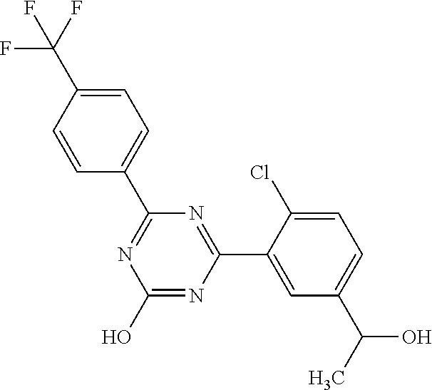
OC1=NC(C2=CC(C(O)C)=CC=C2Cl)=NC(C2=CC=C(C(F)(F)F)C=C2)=N1
